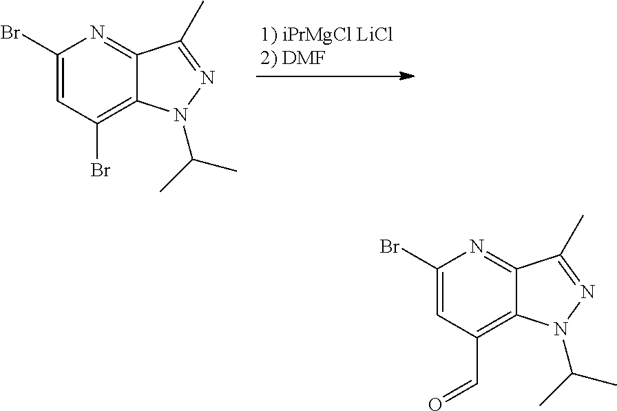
C1(Br)=CC(Br)=C2C(=N1)C(C)=NN2C(C)C.C1(Br)=CC(C=O)=C2C(=N1)C(C)=NN2C(C)C
